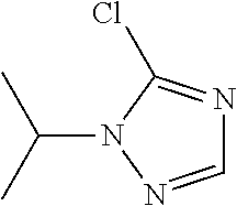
C(N1N=CN=C1Cl)(C)C
